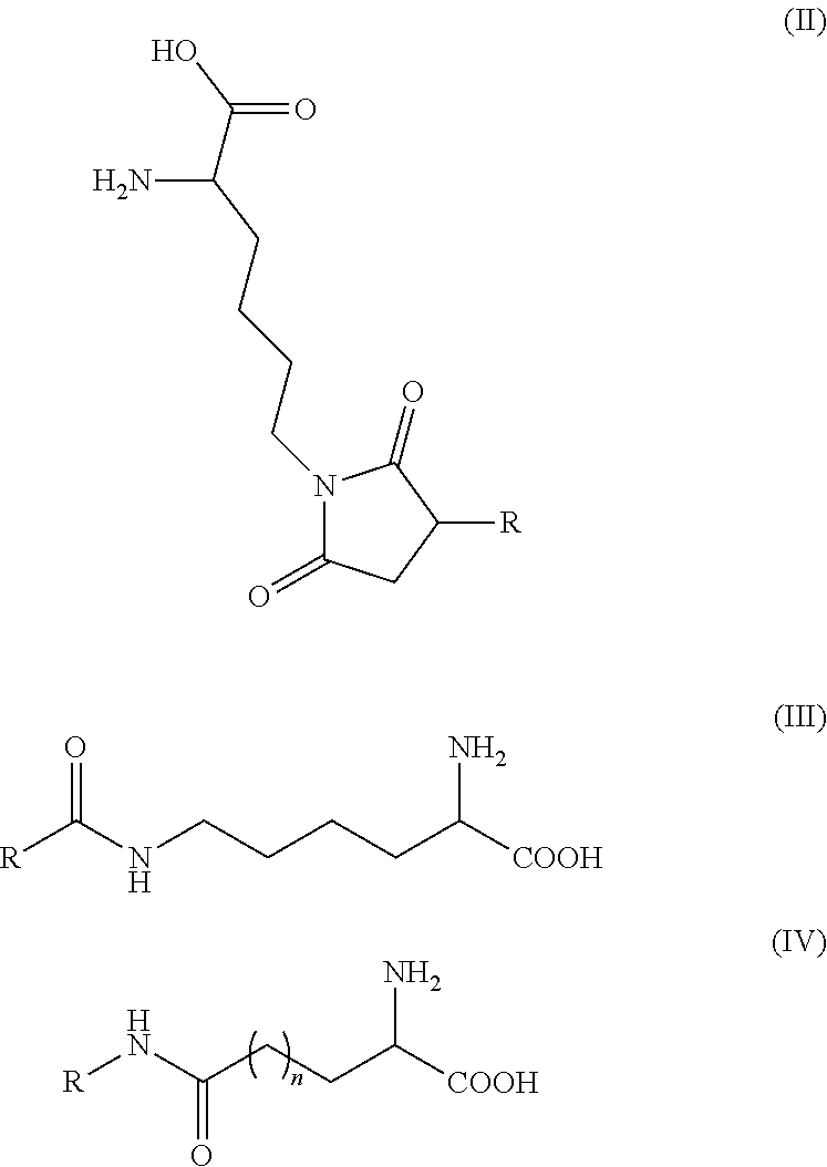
[R]NC(CCC([COOH])N)=O.C1(=O)CC([R])C(=O)N1CCCCC(N)C(=O)O.[R]C(NCCCCC([COOH])N)=O
